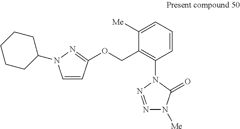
C1=CC=C([Me])C(COC2=NN(C3CCCCC3)C=C2)=C1N1N=NN([Me])C1=O
